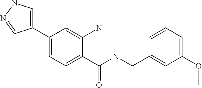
C1=C(C2=CC=C(C(NCC3=CC(OC)=CC=C3)=O)C(N)=C2)C=NN1
